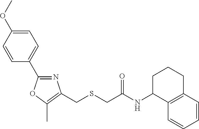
COC1=CC=C(C2=NC(CSCC(=O)NC3C4=C(CCC3)C=CC=C4)=C(C)O2)C=C1
